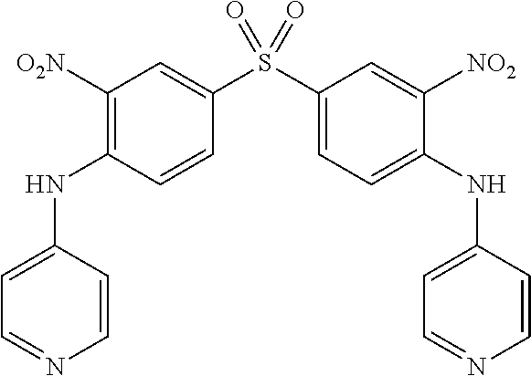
C1([O2N])=C(NC2=CC=NC=C2)C=CC(S(C2=CC=C(NC3=CC=NC=C3)C([NO2])=C2)(=O)=O)=C1
